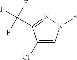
C1(Cl)=CN(*)N=C1C(F)(F)F
